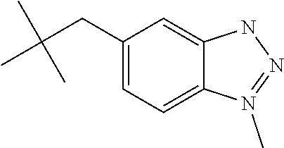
CC(CC1=CC=C2C(=C1)NN=N2C)(C)C
